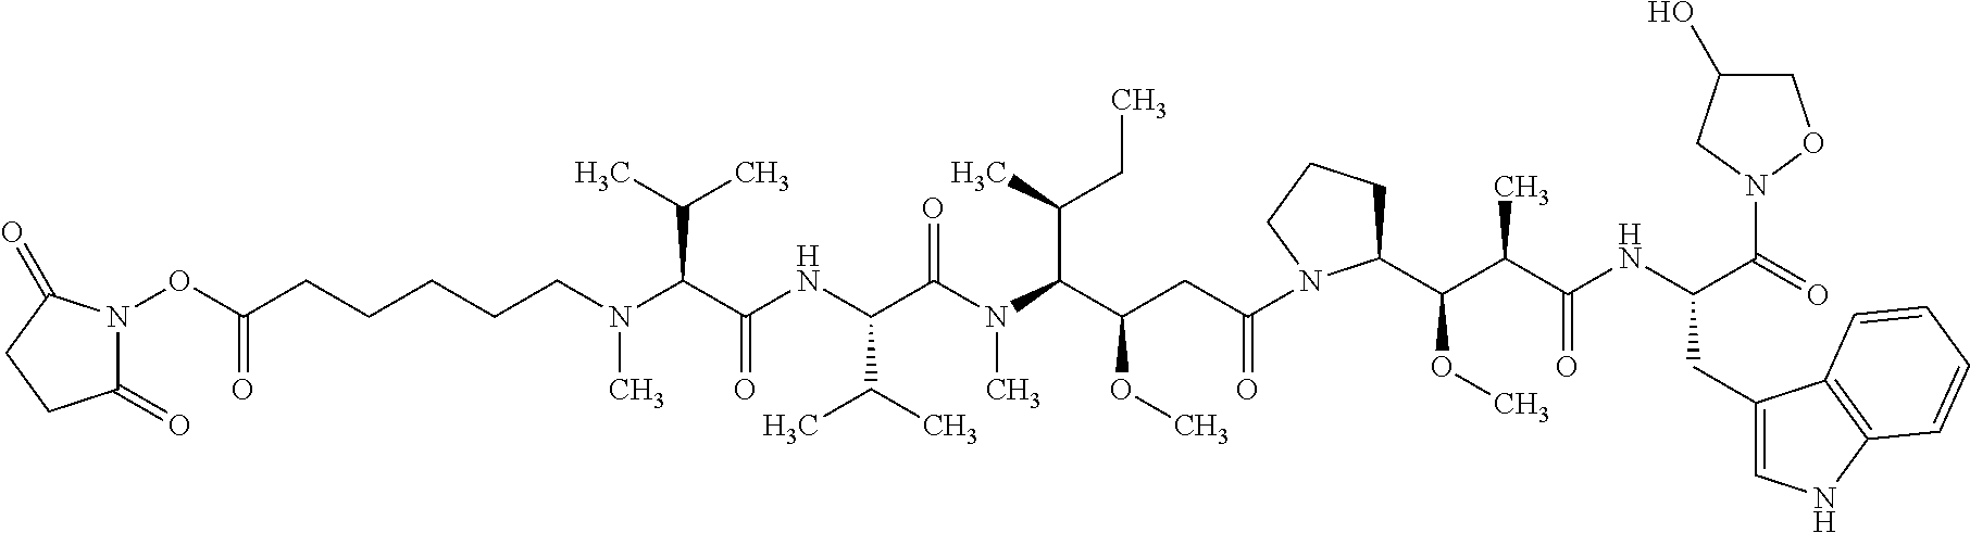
O(C(CCCCCN(C(C(NC(C(N(C(C(CC(=O)N1C(C(C(C(NC(C(N2OCC(O)C2)=O)CC2=CNC3=C2C=CC=C3)=O)C)OC)CCC1)OC)C(CC)C)C)=O)C(C)C)=O)C(C)C)C)=O)N1C(=O)CCC1=O
